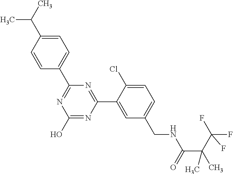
C1(C2=NC(O)=NC(C3=CC(CNC(=O)C(C(F)(F)F)(C)C)=CC=C3Cl)=N2)=CC=C(C(C)C)C=C1
